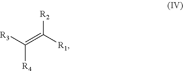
[R2]C([R1])=C([R3])[R4]
